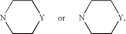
C1CNCC[Y]1.C1CNCC[Y]1
